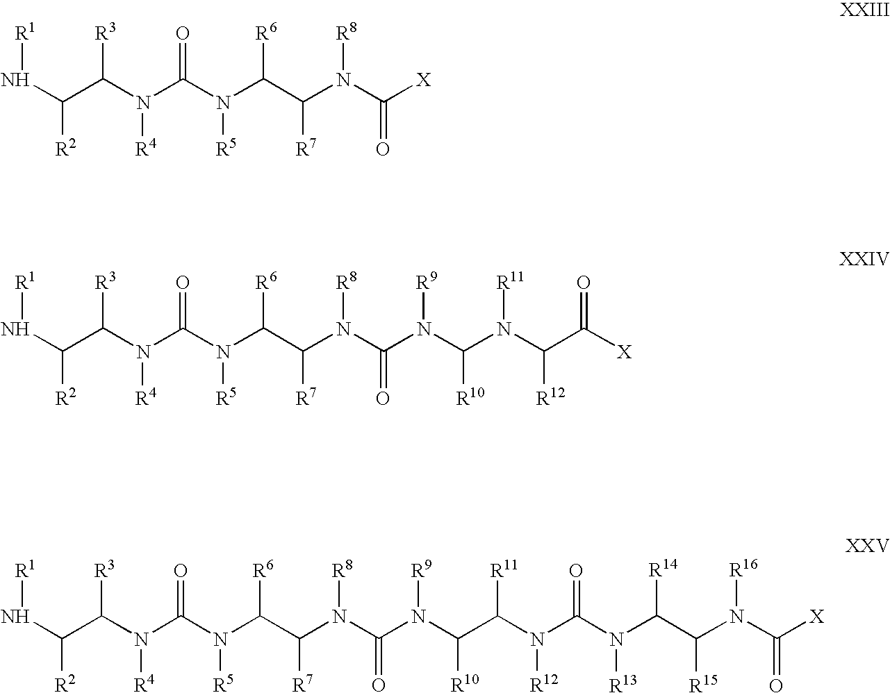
N(C(C(N(C(N(C(C(N(C(N(C(N(C(C([X])=O)[R12])[R11])[R10])[R9])=O)[R8])[R7])[R6])[R5])=O)[R4])[R3])[R2])[R1].N(C(C(N(C(N(C(C(N(C([X])=O)[R8])[R7])[R6])[R5])=O)[R4])[R3])[R2])[R1].N(C(C(N(C(N(C(C(N(C(N(C(C(N(C(N(C(C(N(C([X])=O)[R16])[R15])[R14])[R13])=O)[R12])[R11])[R10])[R9])=O)[R8])[R7])[R6])[R5])=O)[R4])[R3])[R2])[R1]
